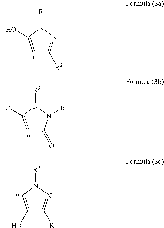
C1=C(O)N([R3])N=C1[R2].C1=C(O)N([R3])N([R4])C1=O.C1(O)=CN([R3])N=C1[R5]
